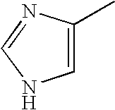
C1(C)=CNC=N1
